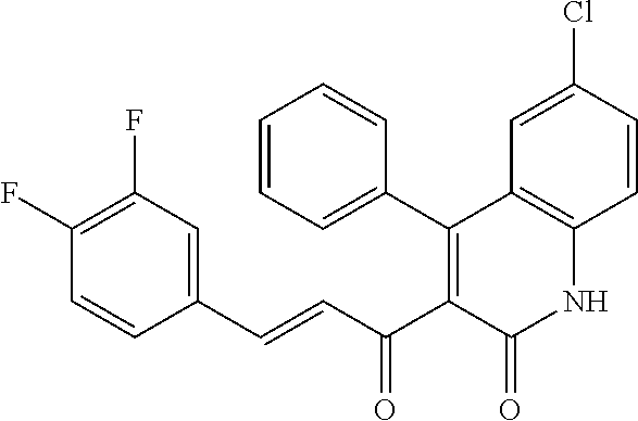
C1(F)=C(F)C=C(C=CC(C2=C(C3=CC=CC=C3)C3=C(NC2=O)C=CC(Cl)=C3)=O)C=C1
